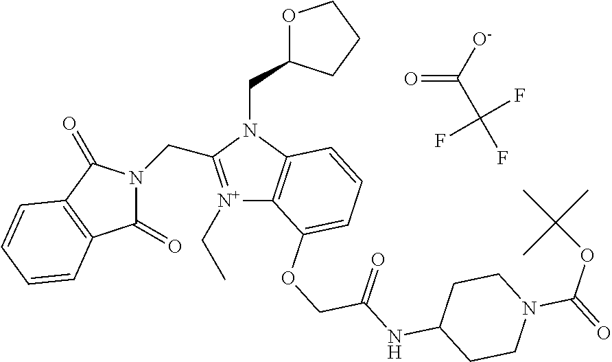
[N+]1(CC)=C(CN2C(=O)C3=C(C2=O)C=CC=C3)N(CC2OCCC2)C2=C1C(OCC(=O)NC1CCN(C(OC(C)(C)C)=O)CC1)=CC=C2.O=C(C(F)(F)F)[O-]
